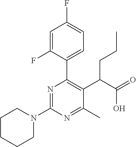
C1CCCN(C2=NC(C3=CC=C(F)C=C3F)=C(C(C(=O)O)CCC)C(C)=N2)C1
